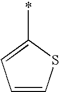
*C1=CC=CS1
